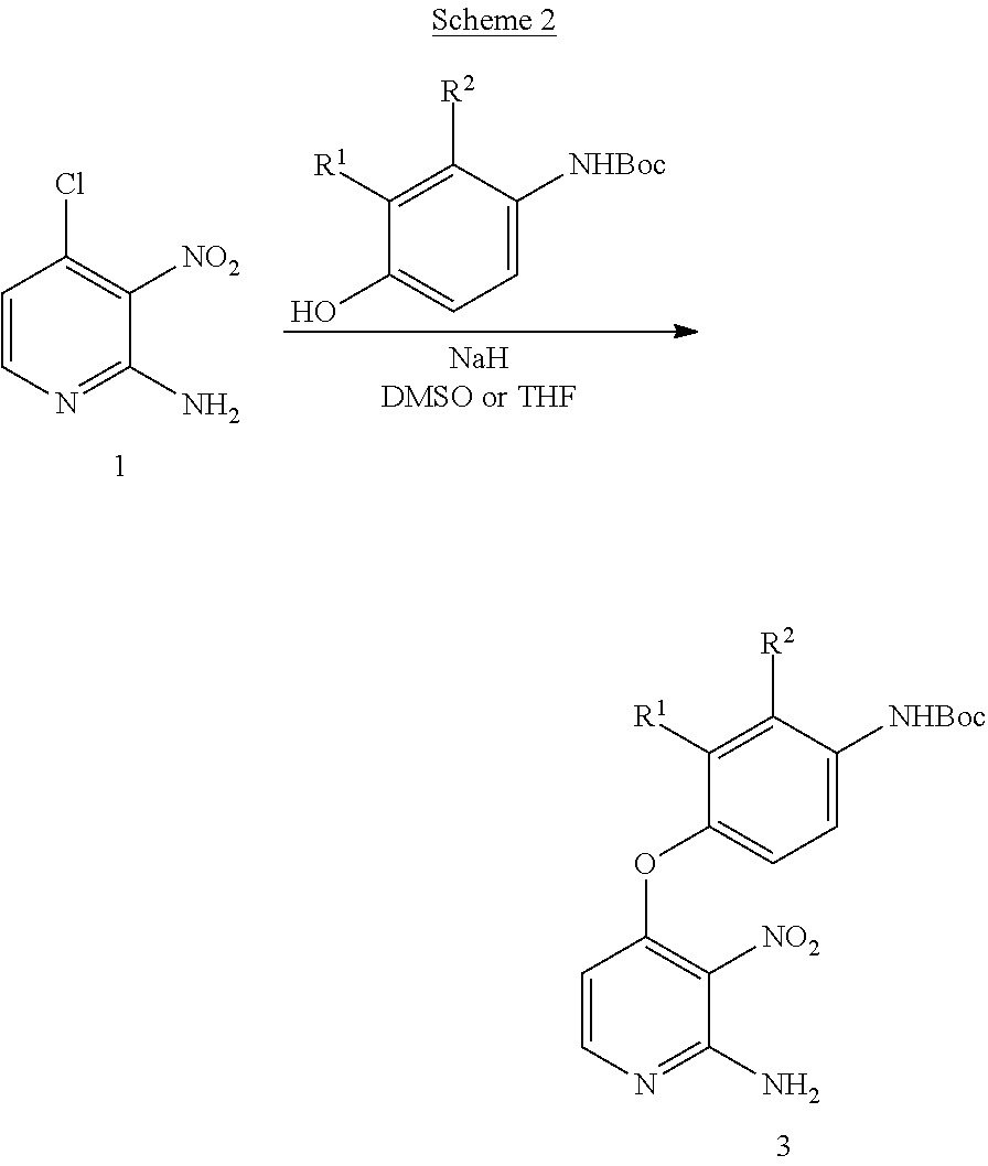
C1=CN=C(N)C([NO2])=C1OC1=CC=C([NHBoc])C([R2])=C1[R1].C1=CN=C(N)C([NO2])=C1Cl.C1([R1])=C([R2])C([NHBoc])=CC=C1O
